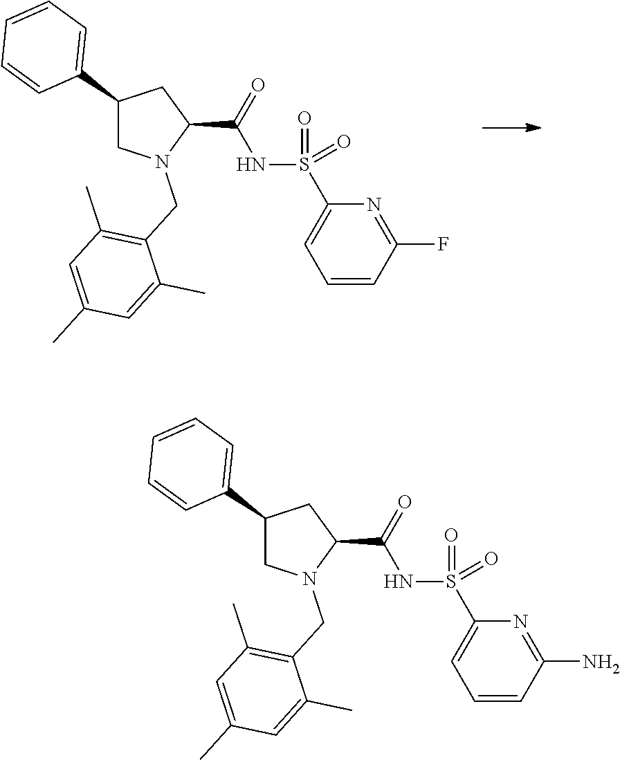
C1(C2=CC=CC=C2)CN(CC2=C(C)C=C(C)C=C2C)C(C(=O)NS(=O)(=O)C2=CC=CC(N)=N2)C1.C1(C2=CC=CC=C2)CN(CC2=C(C)C=C(C)C=C2C)C(C(=O)NS(=O)(=O)C2=CC=CC(F)=N2)C1
